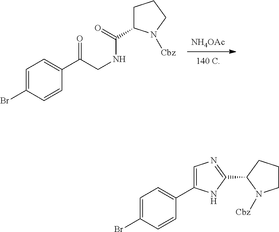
C1=C(Br)C=CC(C2=CN=C(C3N([Cbz])CCC3)N2)=C1.[NH4OAc].C1CCN([Cbz])C1C(NCC(C1=CC=C(Br)C=C1)=O)=O
